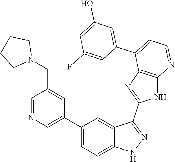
C1=NC=C(C2=CC=C3C(=C2)C(C2=NC4=C(N2)N=CC=C4C2=CC(O)=CC(F)=C2)=NN3)C=C1CN1CCCC1
